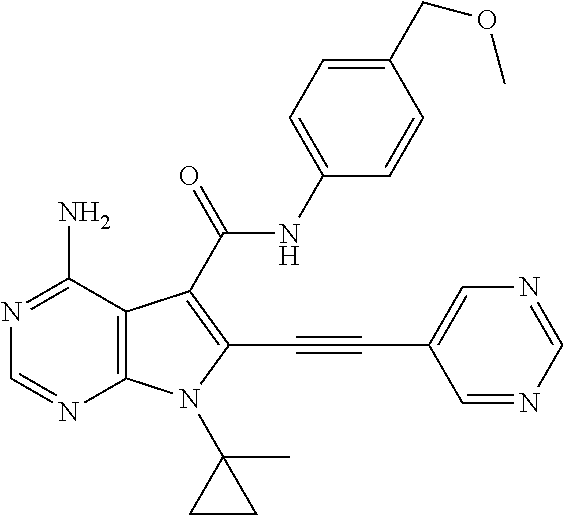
C12=C(C(N)=NC=N1)C(C(=O)NC1=CC=C(COC)C=C1)=C(C#CC1=CN=CN=C1)N2C1(C)CC1
